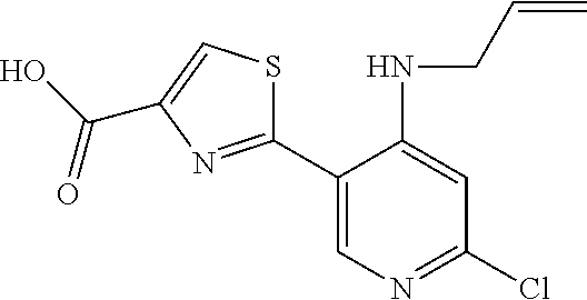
C1(C2=CN=C(Cl)C=C2NCC=C)=NC(C(O)=O)=CS1
